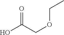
O=C(COCC)O
